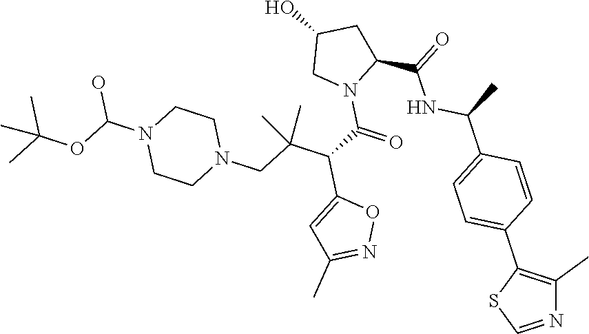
N1=CSC(C2=CC=C(C(NC(C3N(C(=O)C(C4=CC(C)=NO4)C(CN4CCN(C(O)OC(C)(C)C)CC4)(C)C)CC(O)C3)=O)C)C=C2)=C1C
